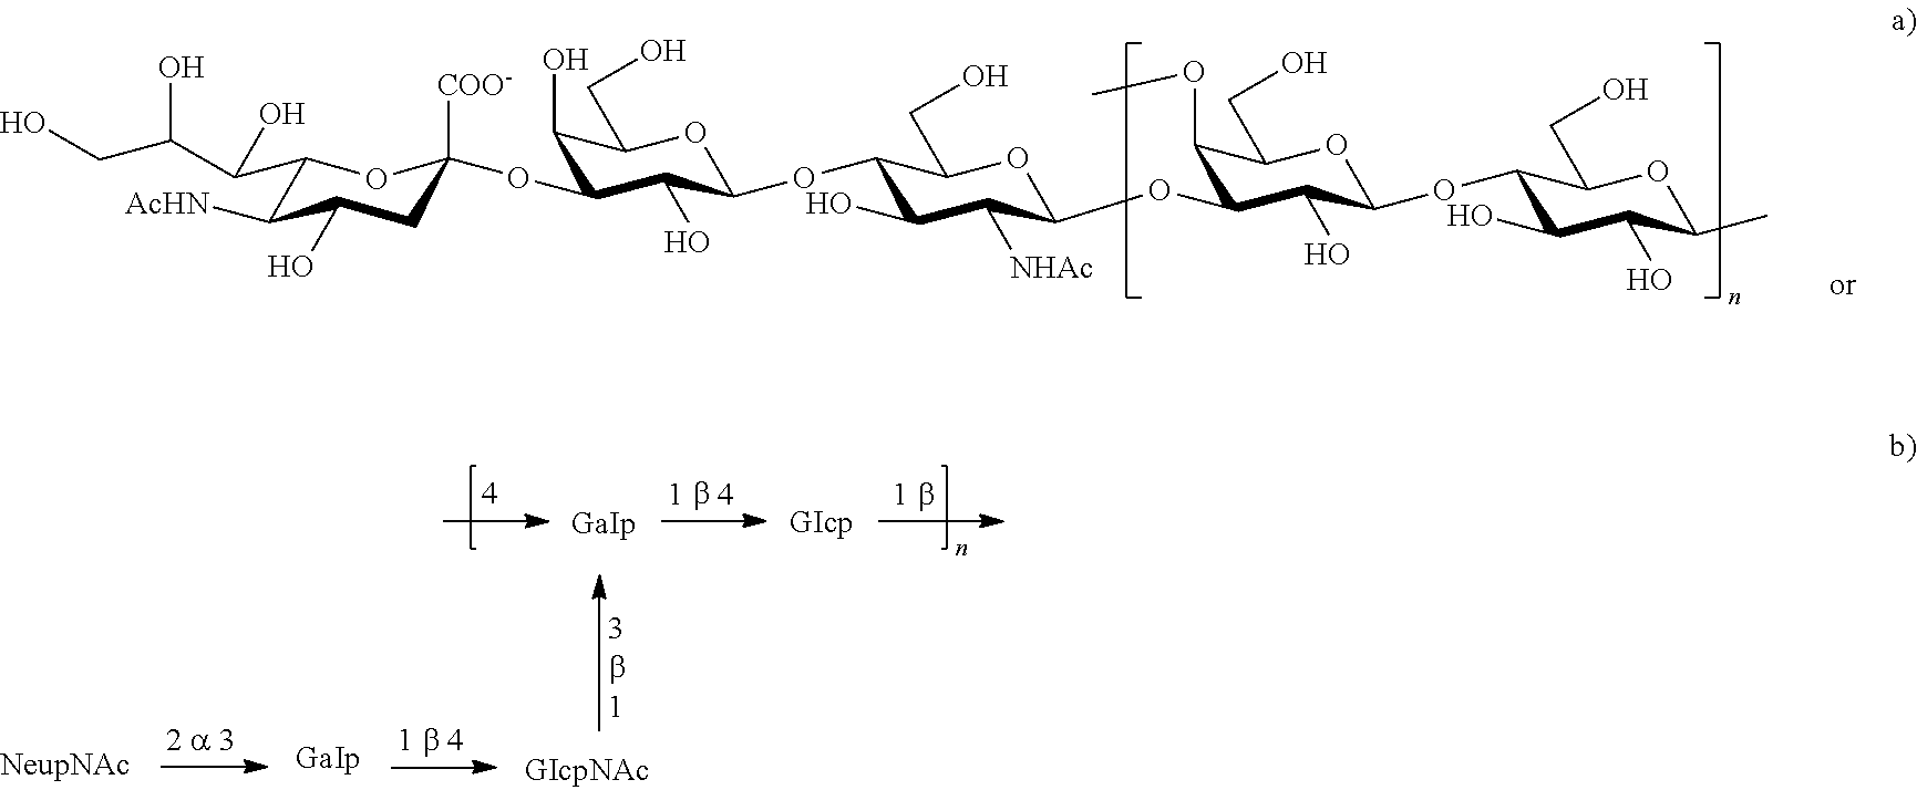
C1C(OC2C(O)C(CO)OC(OC3C(CO)OC(OC4C(OC)C(CO)OC(OC5C(CO)OC(C)C(O)C5O)C4O)C([NHAc])C3O)C2O)([COO-])OC(C(C(CO)O)O)C([AcHN])C1O
